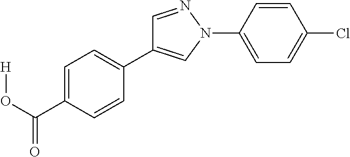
C1(C(O[H])=O)=CC=C(C2=CN(C3=CC=C(Cl)C=C3)N=C2)C=C1
